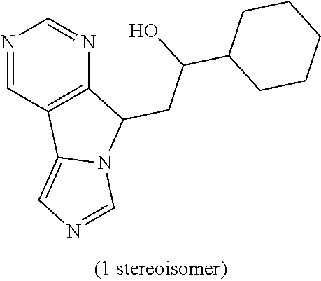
N1=CC2=C(N=C1)C(CC(C1CCCCC1)O)N1C2=CN=C1
